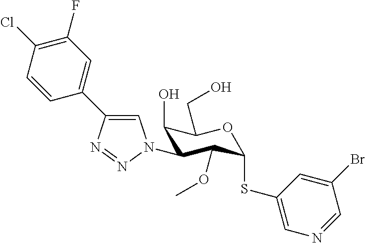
C1=C(C2=CN(C3C(O)C(CO)OC(SC4=CN=CC(Br)=C4)C3OC)N=N2)C=CC(Cl)=C1F
